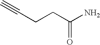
C(CC(N)=O)C#C
